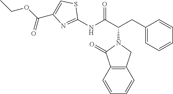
C1(NC(C(CC2=CC=CC=C2)N2C(=O)C3=C(C2)C=CC=C3)=O)=NC(C(OCC)=O)=CS1
